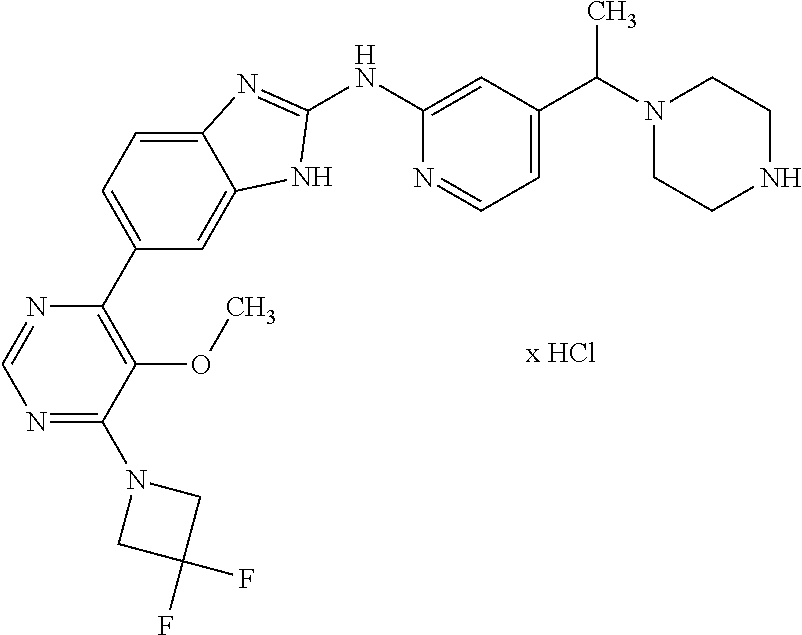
N1=C(N2CC(F)(F)C2)C(OC)=C(C2=CC=C3C(=C2)NC(NC2=CC(C(N4CCNCC4)C)=CC=N2)=N3)N=C1
